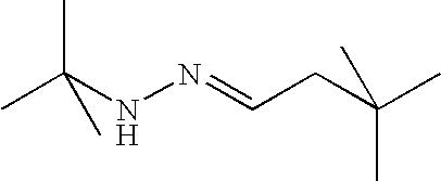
CC(NN=CCC(C)(C)C)(C)C
